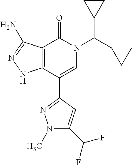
C12=C(C(C3=NN(C)C(C(F)F)=C3)=CN(C(C3CC3)C3CC3)C1=O)NN=C2N
